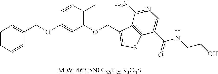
C1=CC=CC(COC2=CC(OCC3=CSC4=C3C(N)=NC=C4C(NCCO)=O)=C(C)C=C2)=C1
